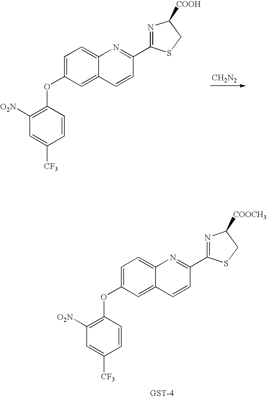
[CH2N2].N1=C(C2=NC3=CC=C(OC4=C([O2N])C=C([CF3])C=C4)C=C3C=C2)SCC1[COOH].N1=C(C2=NC3=CC=C(OC4=C([O2N])C=C([CF3])C=C4)C=C3C=C2)SCC1[COOCH3]
